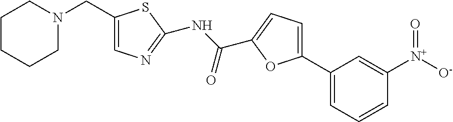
C1([N+]([O-])=O)=CC(C2=CC=C(C(NC3=NC=C(CN4CCCCC4)S3)=O)O2)=CC=C1
